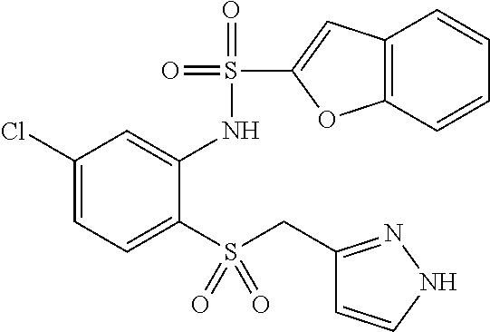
C1(Cl)=CC=C(S(CC2=NNC=C2)(=O)=O)C(NS(=O)(=O)C2=CC3=C(O2)C=CC=C3)=C1
